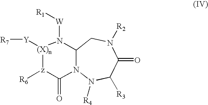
N12C(CN([R2])C(=O)C([R3])N1[R4])N([W][R1])[(X)n]([Y][R7])[z]([R6])C2=O
